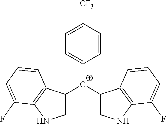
C1([C+](C2=CNC3=C2C=CC=C3F)C2=CNC3=C2C=CC=C3F)=CC=C([CF3])C=C1
